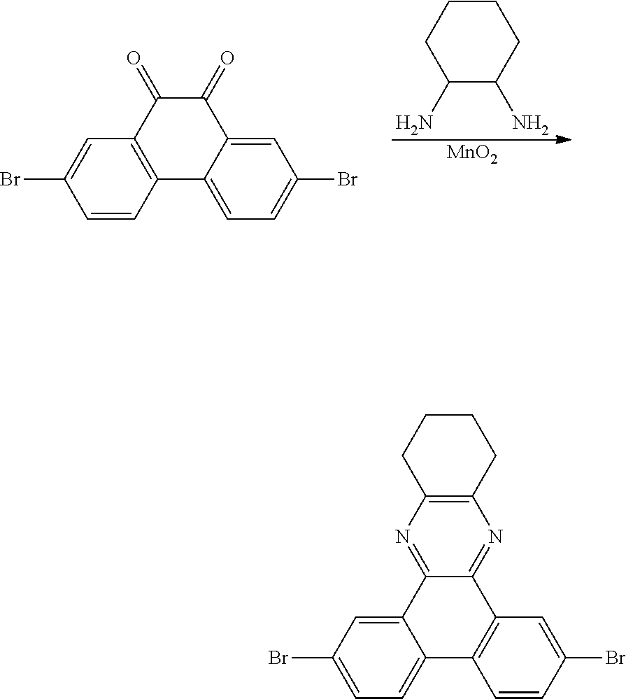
[MnO2].C1(N)C(N)CCCC1.C1=CC2=C(C=C1Br)C(=O)C(=O)C1=CC(Br)=CC=C21.C1=C(Br)C=C2C(=C1)C1=C(C3=NC4=C(N=C23)CCCC4)C=C(Br)C=C1
